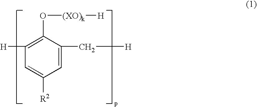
C1=C([R2])C=C(C[H])C(O[(XO)k][H])=C1[H]
